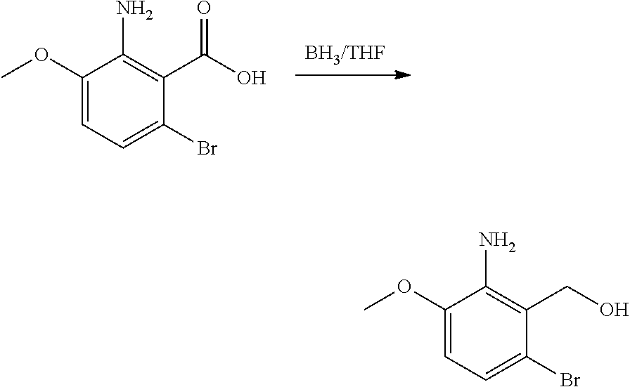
C1(OC)=CC=C(Br)C(C(O)=O)=C1N.C1(OC)=CC=C(Br)C(CO)=C1N
